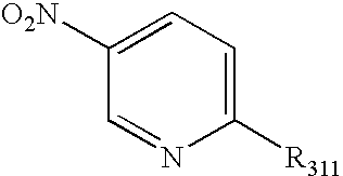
C1([R311])=CC=C([O2N])C=N1
